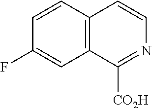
C1=CC2=C(C=C1F)C([CO2H])=NC=C2
